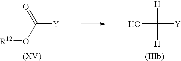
OC([H])([Y])[H].O(C(=O)[Y])[R12]
